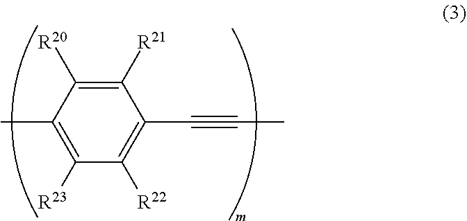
C1([R23])=C(C)C([R20])=C([R21])C(C#CC)=C1[R22]
